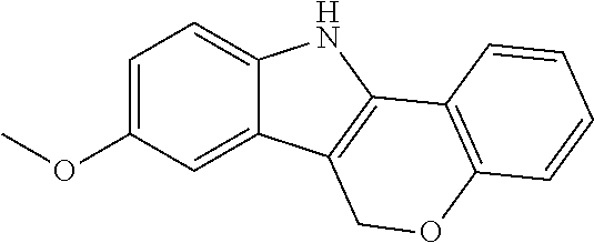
C1=C(OC)C=C2C(=C1)NC1=C2COC2=C1C=CC=C2
